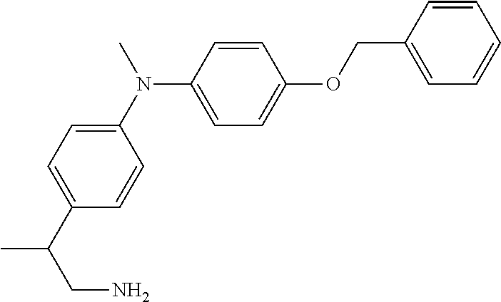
CN(C1=CC=C(C(CN)C)C=C1)C1=CC=C(OCC2=CC=CC=C2)C=C1
